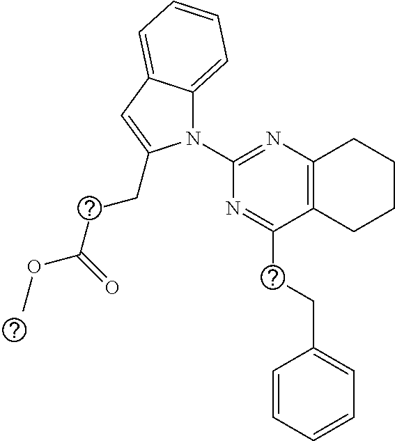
C1(N2C3=CC=CC=C3C=C2CCC(=O)OC)=NC2=C(C(CCC3=CC=CC=C3)=N1)CCCC2
